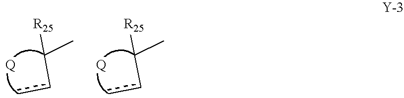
C(cc)(C)[R25].C(cc)(C)[R25]
